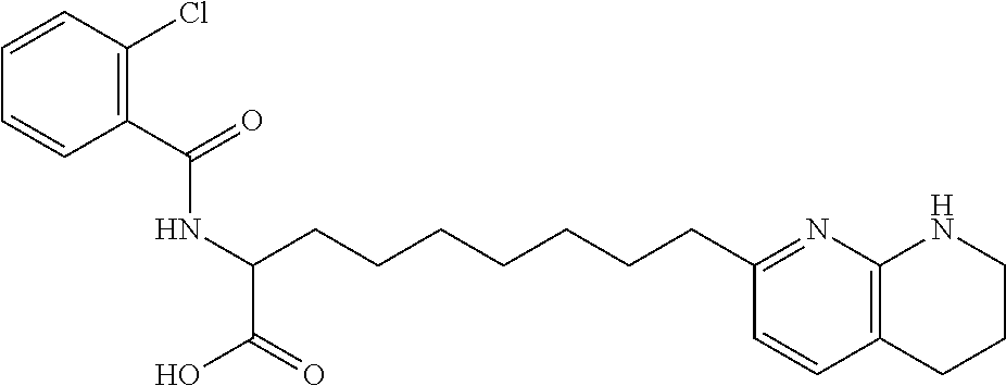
C1(C(=O)NC(C(=O)O)CCCCCCCC2=NC3=C(C=C2)CCCN3)=C(Cl)C=CC=C1
